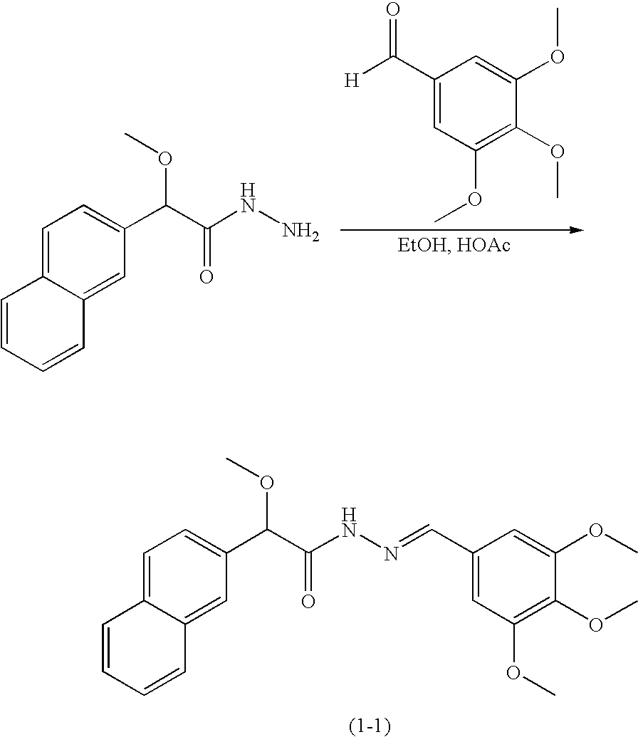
C1=CC=CC2=CC(C(C(NN)=O)OC)=CC=C12.C1(C([H])=O)=CC(OC)=C(OC)C(OC)=C1.C1=CC=CC2=CC(C(C(NN=CC3=CC(OC)=C(OC)C(OC)=C3)=O)OC)=CC=C12
